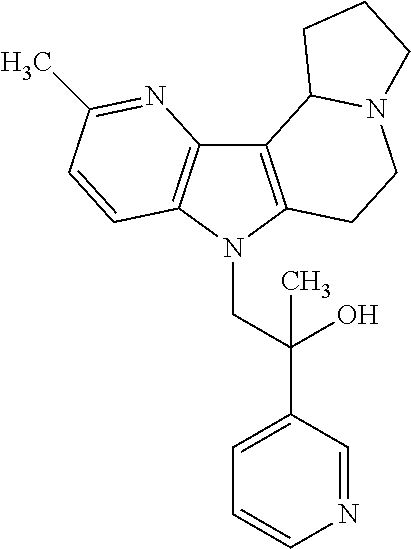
C12=C(N(CC(C3=CC=CN=C3)(O)C)C3=C1N=C(C)C=C3)CCN1C2CCC1
